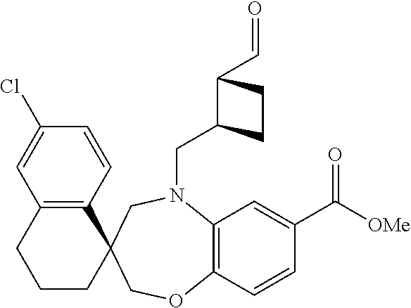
C(N1C2=C(C=CC(C(=O)[OMe])=C2)OCC2(C3=C(C=C(Cl)C=C3)CCC2)C1)C1C(C=O)CC1
